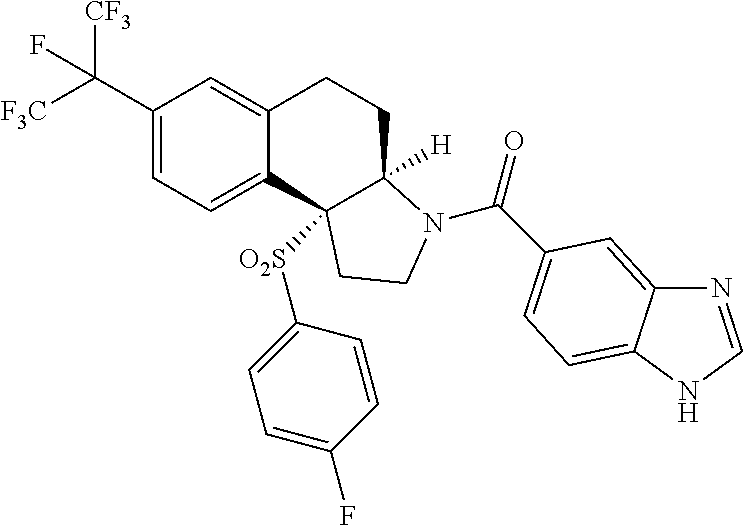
C(C1=CC=C2C(=C1)CCC1([H])C2([O2S]C2=CC=C(F)C=C2)CCN1C(=O)C1=CC=C2C(=C1)N=CN2)([F3C])([CF3])F
